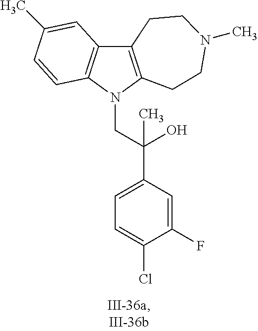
C12=C(N(CC(C3=CC=C(Cl)C(F)=C3)(O)C)C3=C1C=C(C)C=C3)CCN(C)CC2
